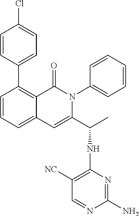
C1(C2=CC=C(Cl)C=C2)=C2C(=CC=C1)C=C(C(C)NC1=C([NC])C=NC(N)=N1)N(C1=CC=CC=C1)C2=O
